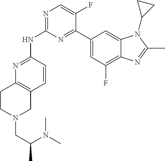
N1=C(NC2=NC=C(F)C(C3=CC(F)=C4C(=C3)N(C3CC3)C(C)=N4)=N2)C=CC2=C1CCN(CC(N(C)C)C)C2
